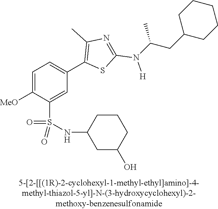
C1=C([MeO])C(S(NC2CC(O)CCC2)(=O)=O)=CC(C2=C(C)N=C(N([H])C(CC3CCCCC3)C)S2)=C1
